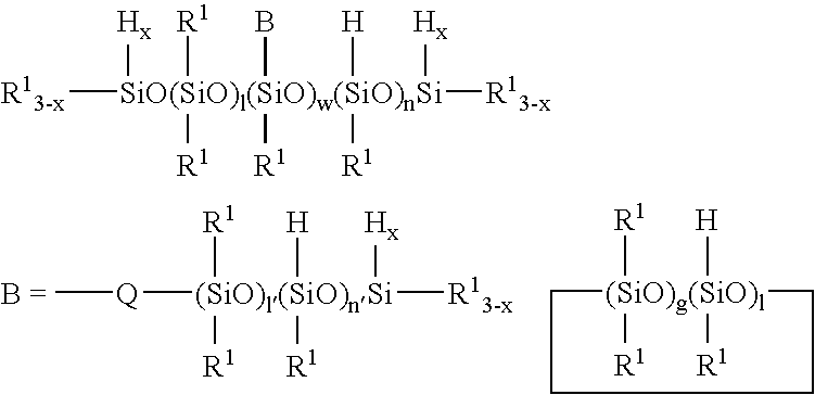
[(SiO)g(SiO)l]1([R1])([R1])([H])([R1])CCCC1.[Q](C)[(SiO)l(SiO)nSi]([R13-x])([Hx])([H])([R1])([R1])[R1].[R13-x][SiO(SiO)l(SiO)w(SiO)nSi]([R13-x])([Hx])([R1])(B)([H])([Hx])([R1])([R1])[R1]
